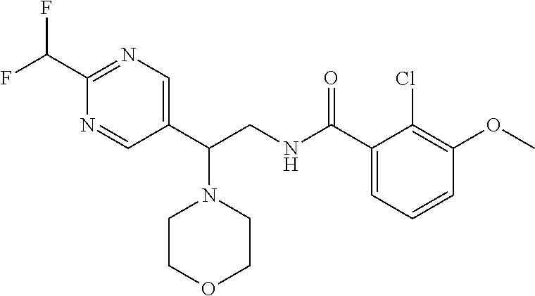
C1(C(NCC(C2=CN=C(C(F)F)N=C2)N2CCOCC2)=O)=CC=CC(OC)=C1Cl
